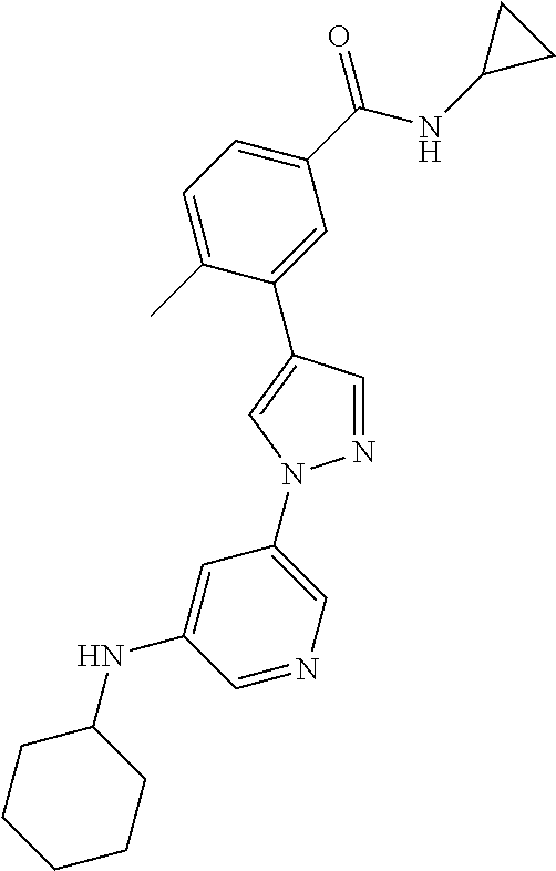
C1(C(NC2CC2)=O)=CC=C(C)C(C2=CN(C3=CN=CC(NC4CCCCC4)=C3)N=C2)=C1
